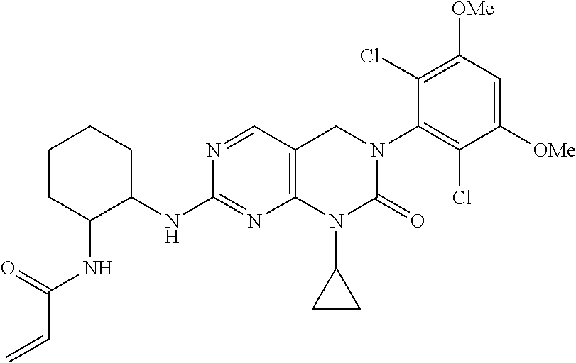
C12=C(C=NC(NC3CCCCC3NC(C=C)=O)=N1)CN(C1=C(Cl)C([OMe])=CC([OMe])=C1Cl)C(=O)N2C1CC1
